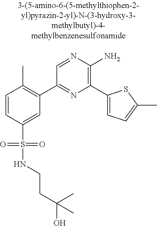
C1=CC(S(=O)(=O)NCCC(O)(C)C)=CC(C2=NC(C3=CC=C(C)S3)=C(N)N=C2)=C1C
